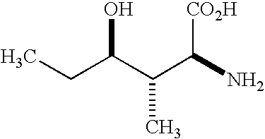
CCC(O)C(C)C([CO2H])N
